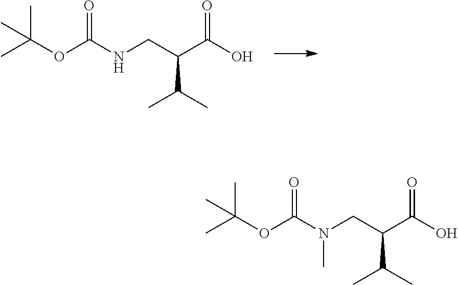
CC(OC(NCC(C(O)=O)C(C)C)=O)(C)C.CC(OC(N(CC(C(O)=O)C(C)C)C)=O)(C)C
